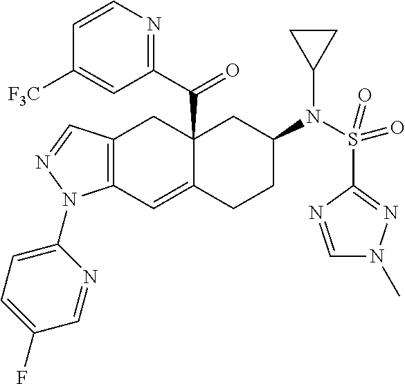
C12(C(C3=NC=CC([F3C])=C3)=O)C(=CC3=C(C1)C=NN3C1=CC=C(F)C=N1)CCC(N(S(C1=NN(C)C=N1)(=O)=O)C1CC1)C2
